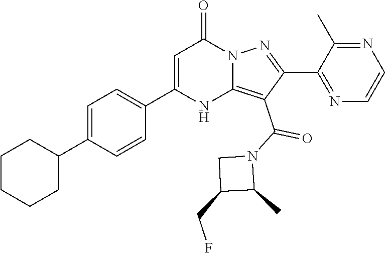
C1(C2=CC=C(C3=CC(=O)N4C(=C(C(N5CC(CF)C5C)=O)C(C5=NC=CN=C5C)=N4)N3)C=C2)CCCCC1
